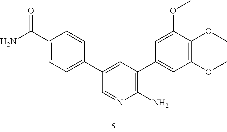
C1(C(N)=O)=CC=C(C2=CC(C3=CC(OC)=C(OC)C(OC)=C3)=C(N)N=C2)C=C1
